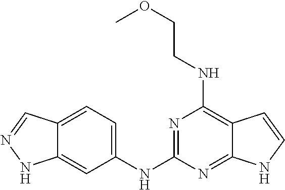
N1=C(NC2=CC=C3C(=C2)NN=C3)N=C2C(=C1NCCOC)C=CN2
